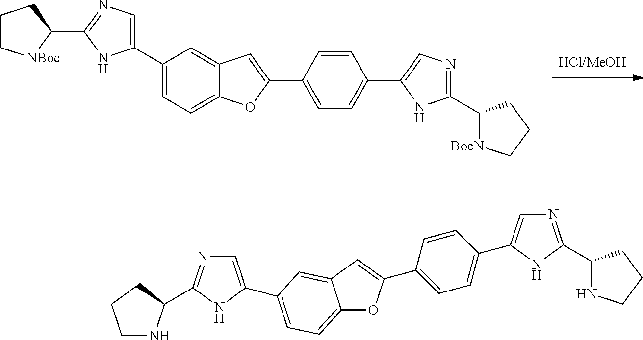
C1=C(C2=CN=C(C3[NBoc]CCC3)N2)C=C2C(=C1)OC(C1=CC=C(C3=CN=C(C4[BocN]CCC4)N3)C=C1)=C2.C12=CC=C(C3=CN=C(C4NCCC4)N3)C=C1C=C(C1=CC=C(C3=CN=C(C4NCCC4)N3)C=C1)O2
